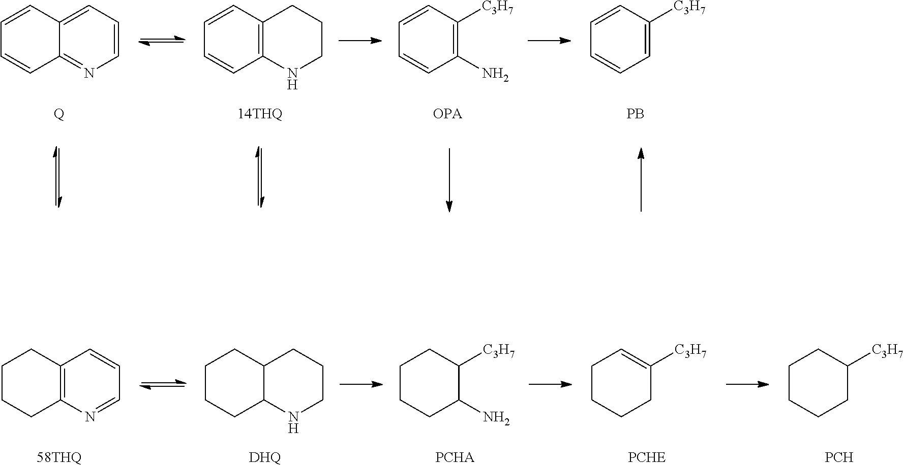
C1=C2C(=NC=C1)C=CC=C2.C1C2=C(NCC1)C=CC=C2.[C3H7]C1=C(N)C=CC=C1.[C3H7]C1=CC=CC=C1.[Q].[OPA].[PB].C1=CC=NC2=C1CCCC2.C1C2C(NCC1)CCCC2.[C3H7]C1C(N)CCCC1.[C3H7]C1=CCCCC1.[58THQ].[PCHA].[PCHE].[C3H7]C1CCCCC1.[PCH].[DHQ]
